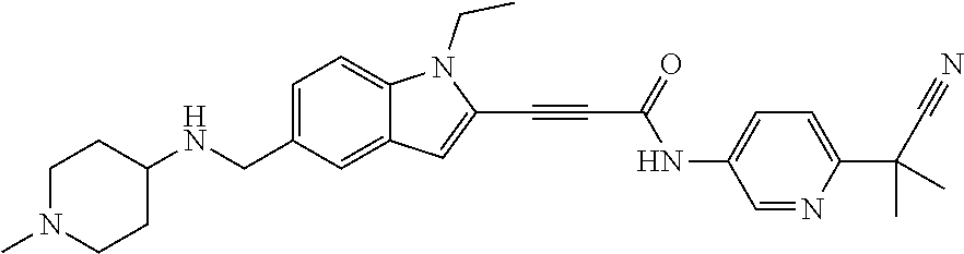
C(N1C2=CC=C(CNC3CCN(C)CC3)C=C2C=C1C#CC(NC1=CC=C(C(C)(C)C#N)N=C1)=O)C
